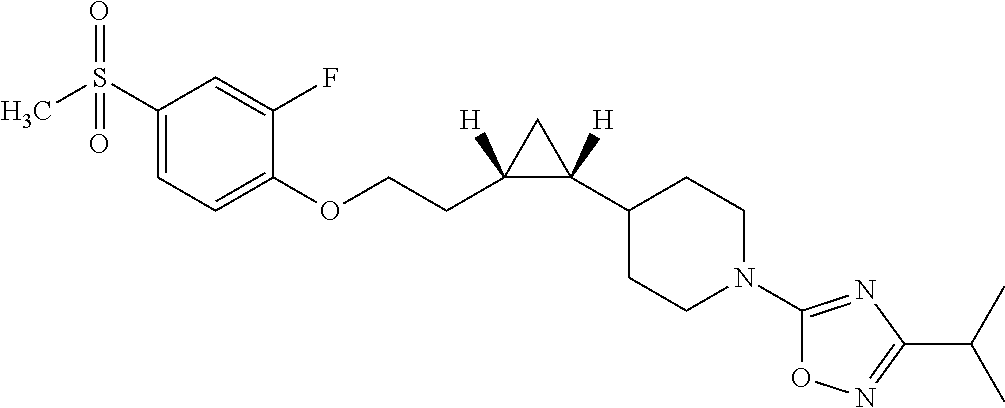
C1=C(S(C)(=O)=O)C=C(F)C(OCCC2([H])C(C3CCN(C4=NC(C(C)C)=NO4)CC3)([H])C2)=C1
